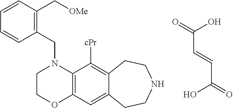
C12=C(C=C3C(=C1[cPr])CCNCC3)OCCN2CC1=C(C[OMe])C=CC=C1.O=C(C=CC(=O)O)O
